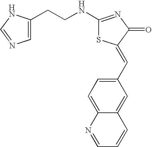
C1(NCCC2=CN=CN2)=NC(=O)C(=CC2=CC=C3C(=C2)C=CC=N3)S1
